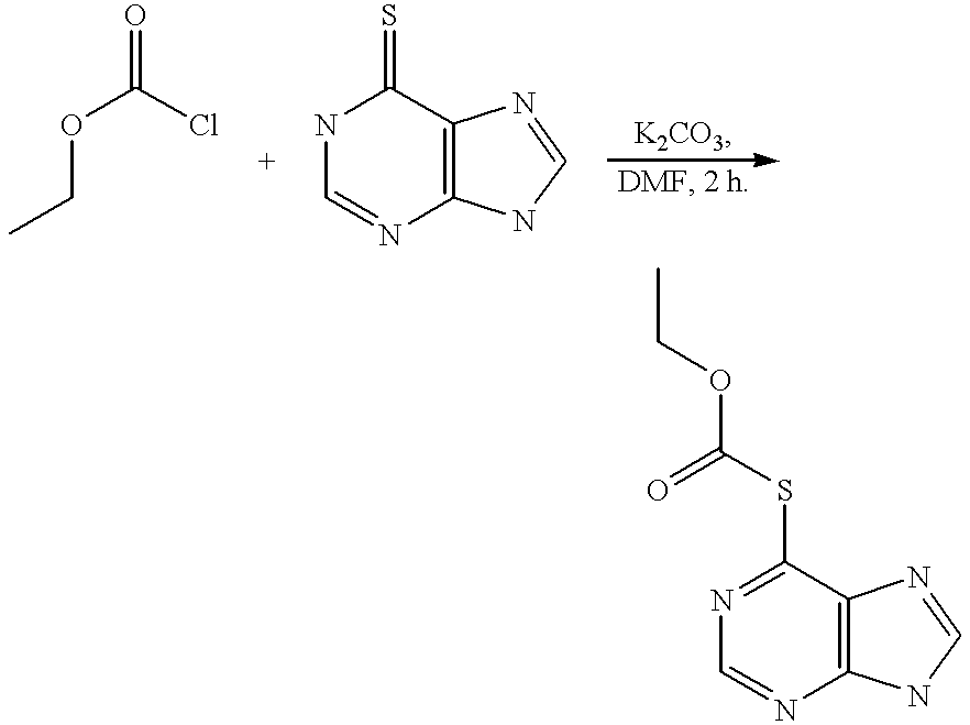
C12=C(C(=S)NC=N1)N=CN2.ClC(OCC)=O.C12=C(C(SC(OCC)=O)=NC=N1)N=CN2
